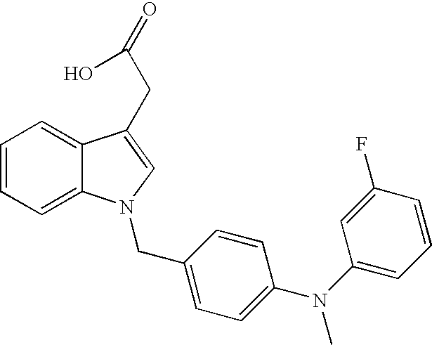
C1=CC=C2C(=C1)C(CC(=O)O)=CN2CC1=CC=C(N(C2=CC=CC(F)=C2)C)C=C1
